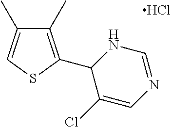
C1(C)=C(C2C(Cl)=CN=CN2)SC=C1C.Cl
